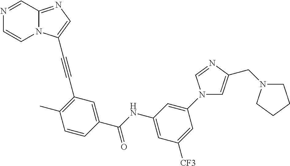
N1=CC2=NC=C(C#CC3=C(C)C=CC(C(NC4=CC([CF3])=CC(N5C=C(CN6CCCC6)N=C5)=C4)=O)=C3)N2C=C1
